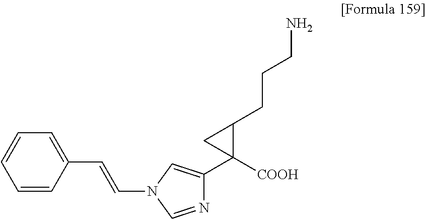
C(=CC1=CC=CC=C1)N1C=NC(C2([COOH])C(CCCN)C2)=C1
